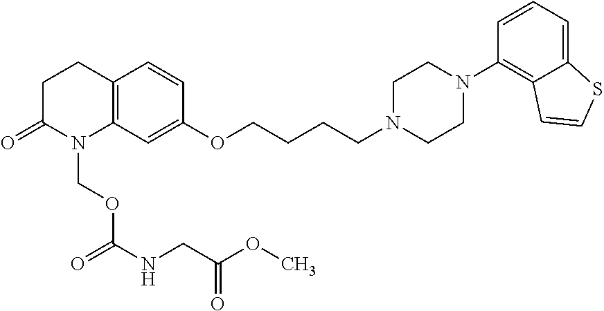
C12=C(C=C(OCCCCN3CCN(C4=C5C(=CC=C4)SC=C5)CC3)C=C1)N(COC(NCC(OC)=O)=O)C(=O)CC2
